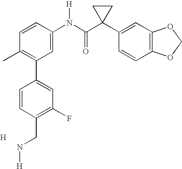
C1=CC(N(C(C2(C3=CC4=C(C=C3)OCO4)CC2)=O)[H])=CC(C2=CC(F)=C(CN[H])C=C2)=C1C.[H]
